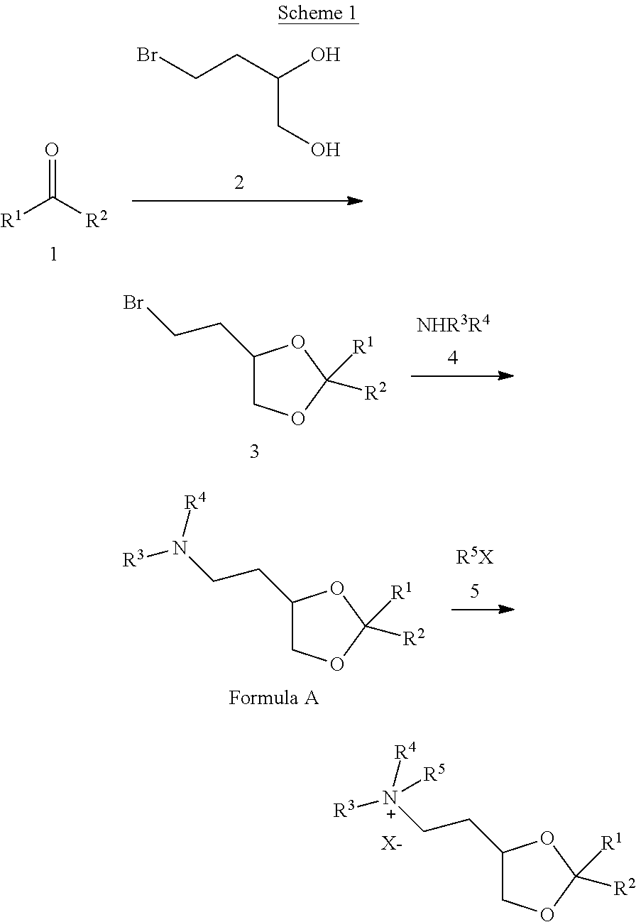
C1(CC[N+]([R3])([R4])[R5])COC([R2])([R1])O1.[X-].[R1]C([R2])=O.BrCCC(O)CO.C1(CCBr)COC([R2])([R1])O1.[NHR3R4].C1(CCN([R3])[R4])COC([R2])([R1])O1.[R5X]
